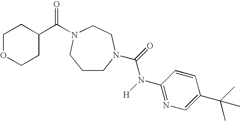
O=C(N([H])C1=NC=C(C(C)(C)C)C=C1)N1CCCN(C(C2CCOCC2)=O)CC1
